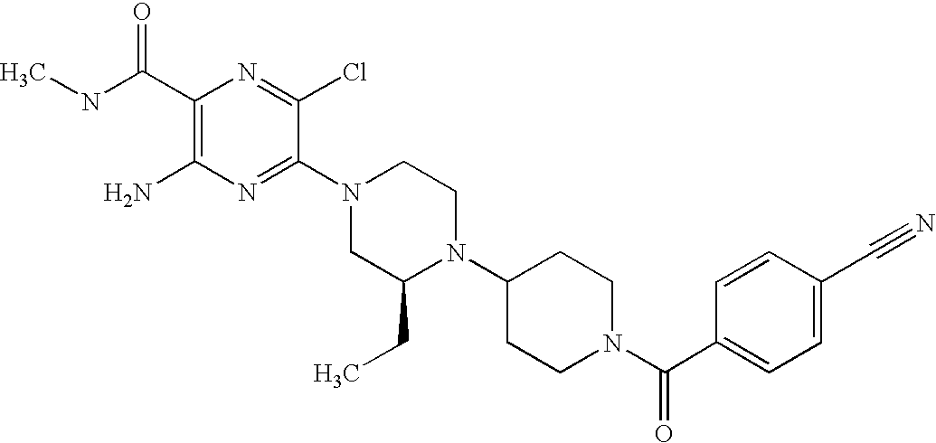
C1(C(NC)=O)=C(N)N=C(N2CC(CC)N(C3CCN(C(C4=CC=C(C#N)C=C4)=O)CC3)CC2)C(Cl)=N1
